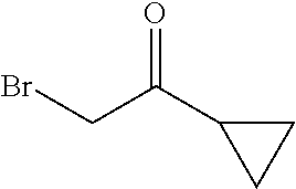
C(C(C1CC1)=O)Br
